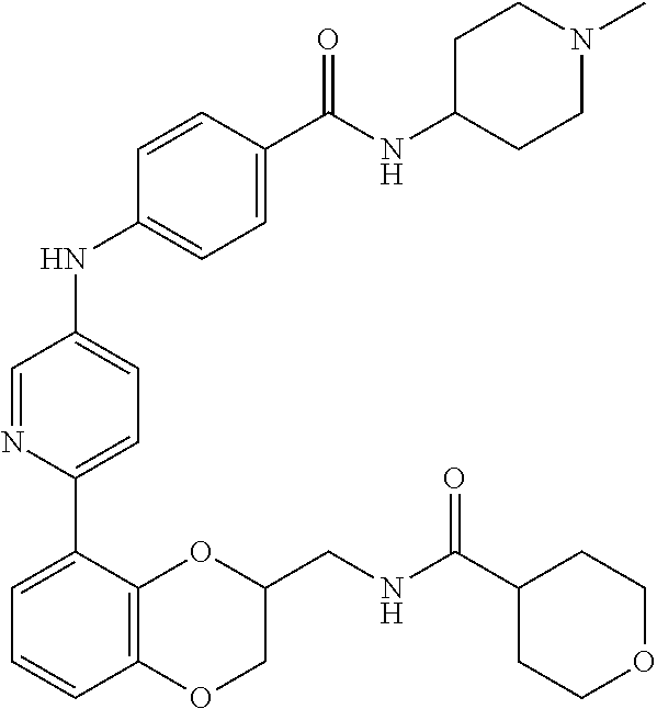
C12=C(OCC(CNC(C3CCOCC3)=O)O1)C=CC=C2C1=CC=C(NC2=CC=C(C(=O)NC3CCN(C)CC3)C=C2)C=N1
